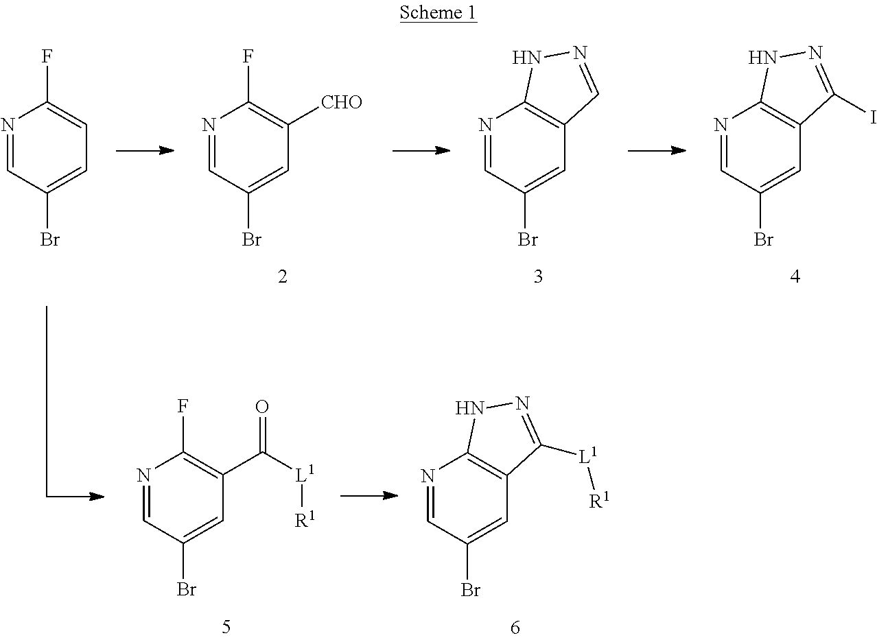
N1=CC(Br)=CC([CHO])=C1F.N1=CC(Br)=CC2=C1NN=C2.N1=CC(Br)=CC2=C1NN=C2I.N1=CC(Br)=CC(C([L1][R1])=O)=C1F.N1=CC(Br)=CC2=C1NN=C2[L1][R1].N1=CC(Br)=CC=C1F
